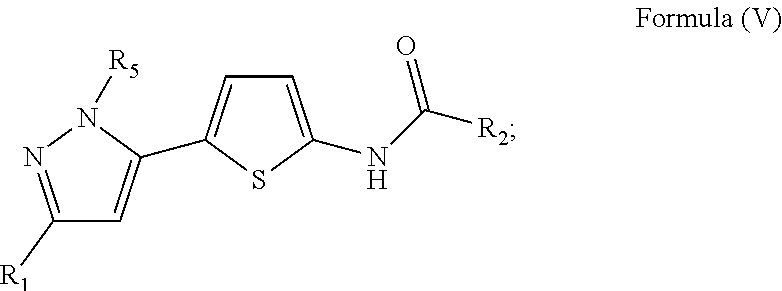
N1([R5])N=C([R1])C=C1C1=CC=C(NC([R2])=O)S1
